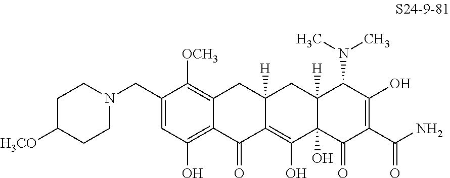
C1(CN2CCC([H3CO])CC2)=CC(O)=C2C(=C1[OCH3])CC1([H])C(=C(O)C3(O)C([H])(C1)C(N(C)C)C(O)=C(C(N)=O)C3=O)C2=O
